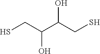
SCC(C(CS)O)O
